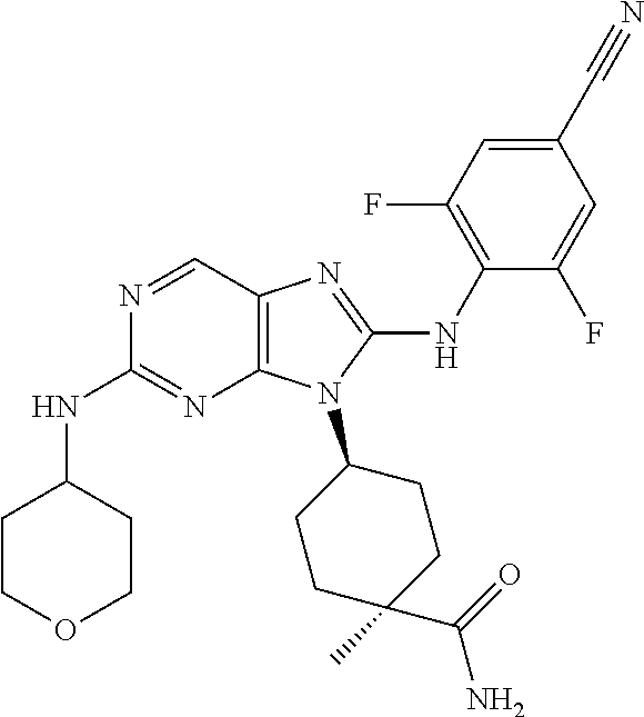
N1=CC2=C(N=C1NC1CCOCC1)N(C1CCC(C)(C(=O)N)CC1)C(NC1=C(F)C=C(C#N)C=C1F)=N2
